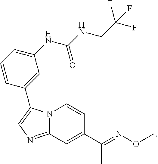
N12C(=NC=C1C1=CC(NC(NCC(F)(F)F)=O)=CC=C1)C=C(C(=NOC)C)C=C2
